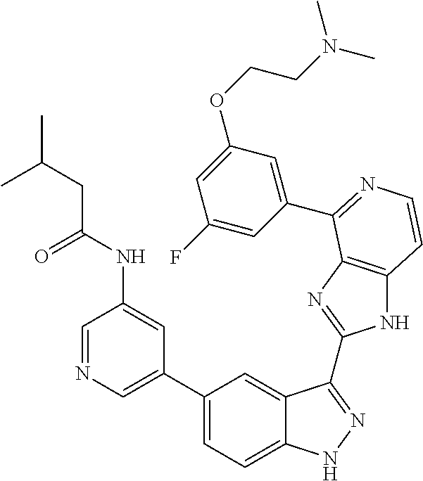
C1(C2=CN=CC(NC(=O)CC(C)C)=C2)=CC=C2C(=C1)C(C1=NC3=C(N1)C=CN=C3C1=CC(OCCN(C)C)=CC(F)=C1)=NN2
